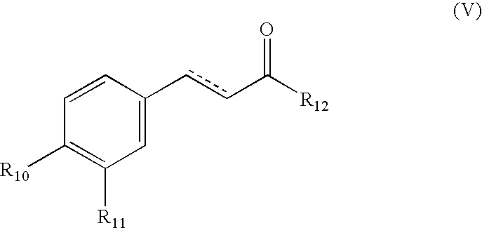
C1=CC(ccC([R12])=O)=CC([R11])=C1[R10]
